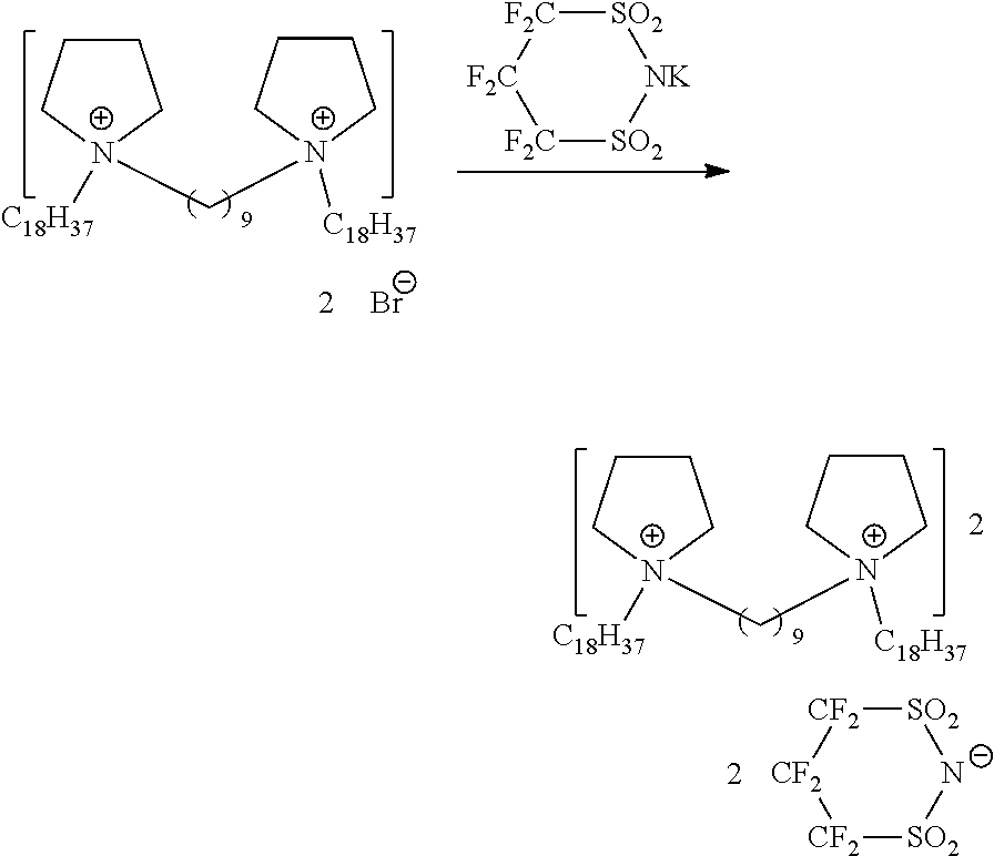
C1CC[N+](C[N+]2([C18H37])CCCC2)([C18H37])C1.[Br-].[SO2]1[F2C][F2C][F2C][SO2][NK]1.C1CC[N+](C[N+]2([C18H37])CCCC2)([C18H37])C1.[SO2]1[CF2][CF2][CF2][SO2][N-]1
